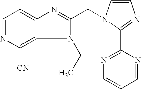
C1=NC([CN])=C2C(=C1)N=C(CN1C=CN=C1C1=NC=CC=N1)N2CC
